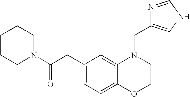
C1(CC(N2CCCCC2)=O)=CC=C2C(=C1)N(CC1=CNC=N1)CCO2
